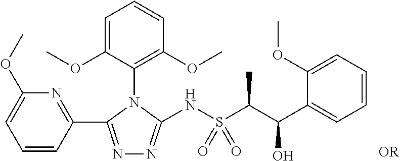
N1=C(C2=NC(OC)=CC=C2)N(C2=C(OC)C=CC=C2OC)C(NS(C(C(C2=CC=CC=C2OC)O)C)(=O)=O)=N1
